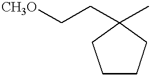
C1CCC(CC[CH3O])(C)C1
